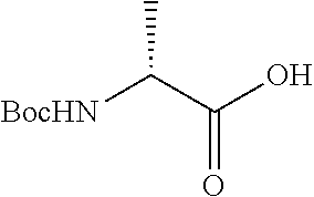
[BocHN]C(C(O)=O)C
